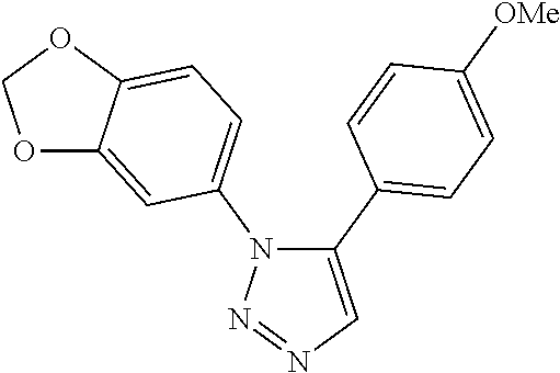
C1(C2=CC=C([OMe])C=C2)=CN=NN1C1=CC=C2C(=C1)OCO2
